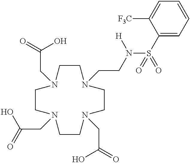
C1CN(CCN(S(C2=CC=CC=C2[F3C])(=O)=O)[H])CCN(CC(=O)O)CCN(CC(=O)O)CCN1CC(=O)O
